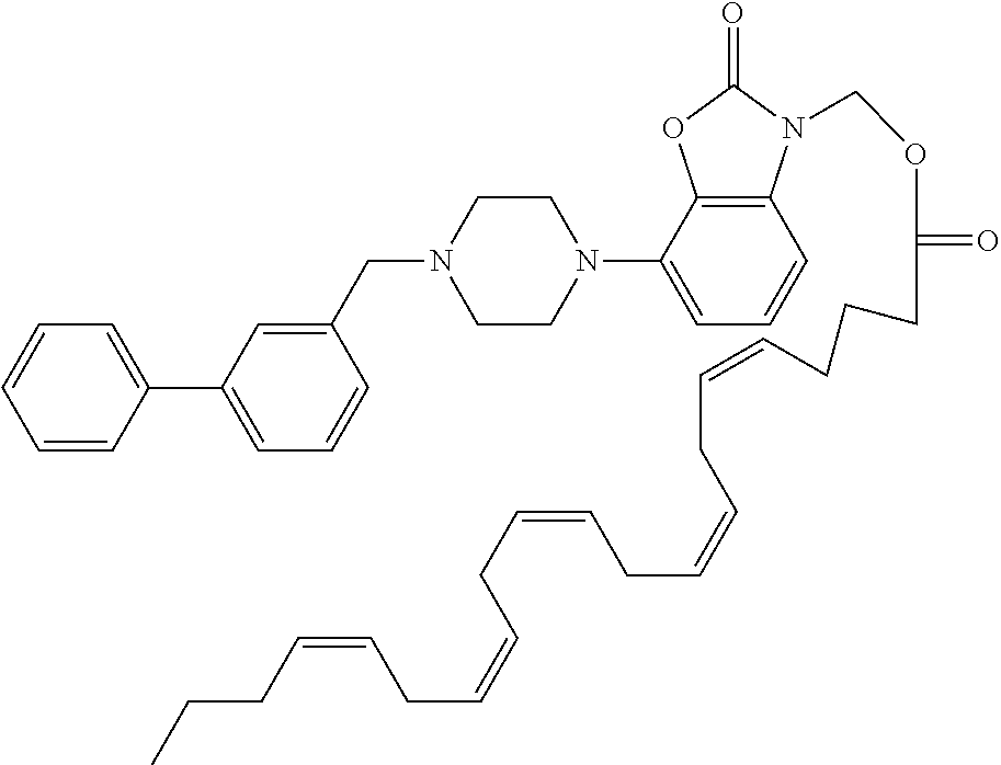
C12=C(C(N3CCN(CC4=CC(C5=CC=CC=C5)=CC=C4)CC3)=CC=C1)OC(=O)N2COC(CCCC=CCC=CCC=CCC=CCC=CCCC)=O
